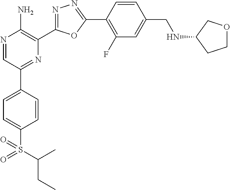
N1=CC(C2=CC=C(S(C(CC)C)(=O)=O)C=C2)=NC(C2=NN=C(C3=C(F)C=C(CNC4CCOC4)C=C3)O2)=C1N
